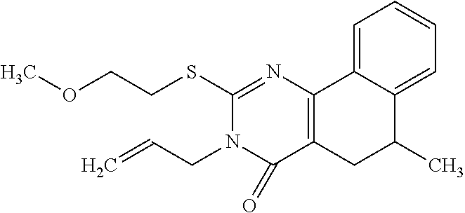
C1(SCCOC)=NC2=C(C(=O)N1CC=C)CC(C)C1=CC=CC=C21
